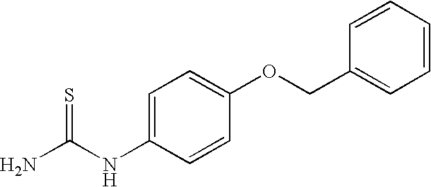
NC(NC1=CC=C(OCC2=CC=CC=C2)C=C1)=S
